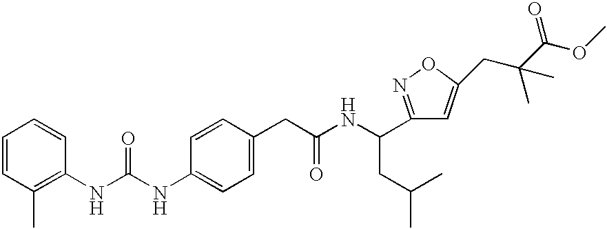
C1=CC(C)=C(NC(NC2=CC=C(CC(NC(C3=NOC(CC(C)(C)C(OC)=O)=C3)CC(C)C)=O)C=C2)=O)C=C1
